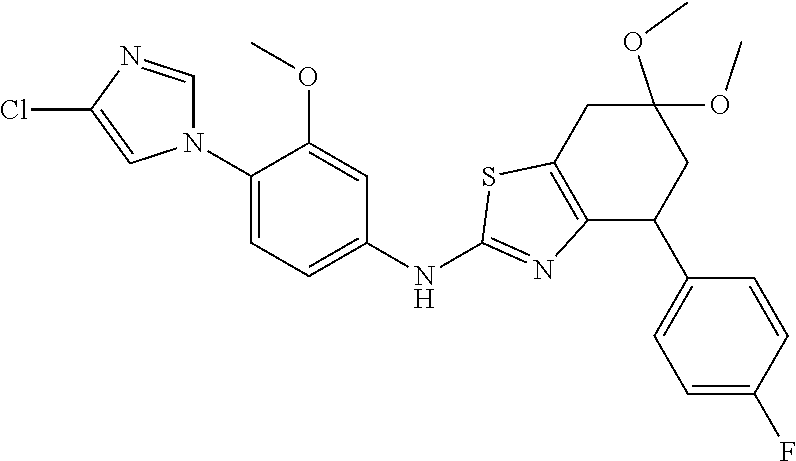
N1(C2=CC=C(NC3=NC4=C(CC(OC)(OC)CC4C4=CC=C(F)C=C4)S3)C=C2OC)C=NC(Cl)=C1
